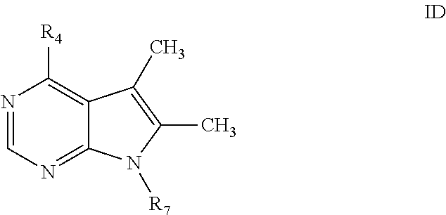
N1=CN=C2C(=C1[R4])C(C)=C(C)N2[R7]
